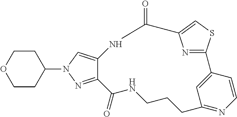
C12=NN(C3CCOCC3)C=C1NC(=O)C1=CSC(=N1)C1=CC(=NC=C1)CCCNC2=O
